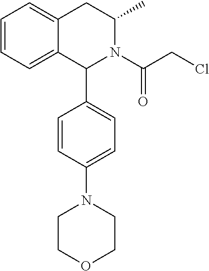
C1=C2CC(C)N(C(CCl)=O)C(C3=CC=C(N4CCOCC4)C=C3)C2=CC=C1
